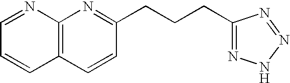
C1=NC2=C(C=C1)C=CC(CCCC1=NNN=N1)=N2
